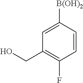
C1=CC([B(OH)2])=CC(CO)=C1F
